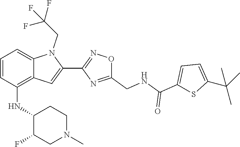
C1=C(C(C)(C)C)SC(C(=O)NCC2=NC(C3=CC4=C(NC5C(F)CN(C)CC5)C=CC=C4N3CC(F)(F)F)=NO2)=C1
